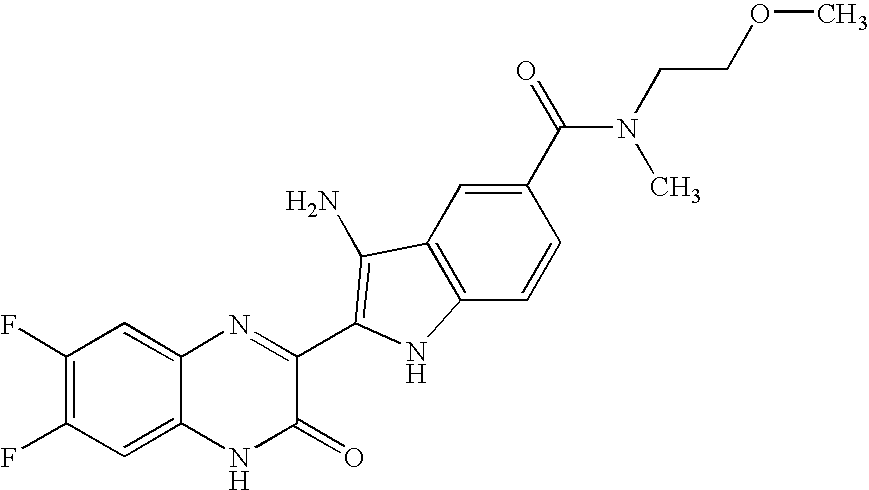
C1=C2C(=CC(F)=C1F)N=C(C1=C(N)C3=C(C=CC(C(=O)N(C)CCOC)=C3)N1)C(=O)N2
